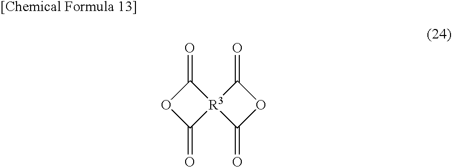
C1(=O)OC(=O)[R3]12C(=O)OC2=O
